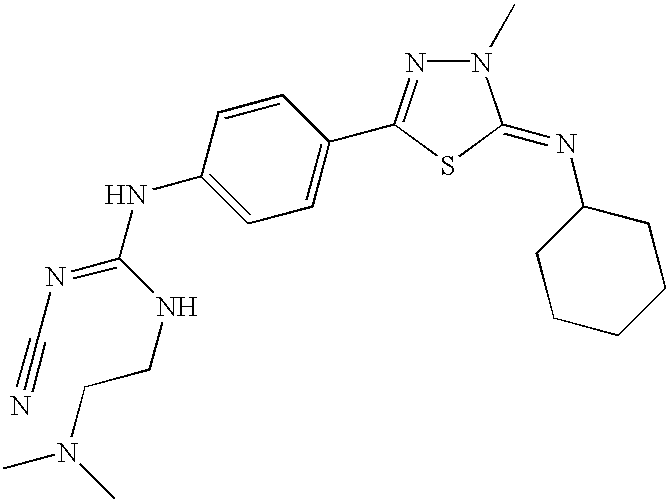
C1=C(NC(=NC#N)NCCN(C)C)C=CC(C2=NN(C)C(=NC3CCCCC3)S2)=C1
